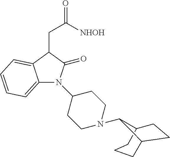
C12CCCC(CC1)C2N1CCC(N2C3=CC=CC=C3C(CC([NHOH])=O)C2=O)CC1
